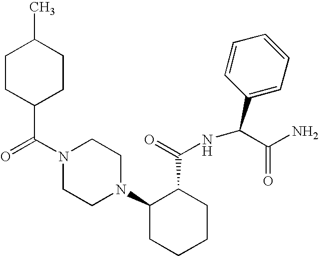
N1(C(=O)C2CCC(C)CC2)CCN(C2CCCCC2C(=O)NC(C2=CC=CC=C2)C(N)=O)CC1
